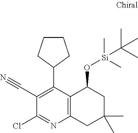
C1(C2=C(C#N)C(Cl)=NC3=C2C(O[Si](C(C)(C)C)(C)C)CC(C)(C)C3)CCCC1
